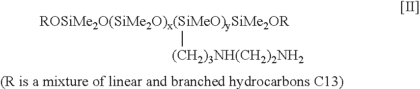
[ROSiMe2O(SiMe2O)x(SiMeO)ySiMe2OR][(CH2)3NH(CH2)2NH2]
